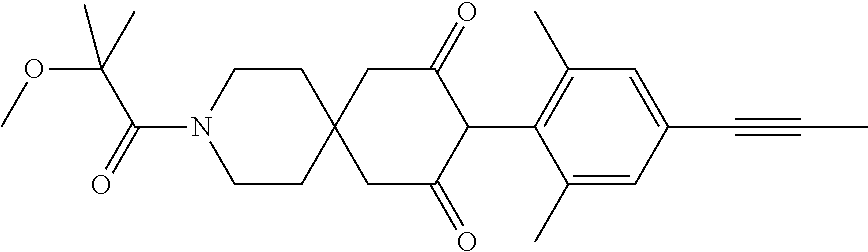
C1CN(C(=O)C(OC)(C)C)CCC12CC(=O)C(C1=C(C)C=C(C#CC)C=C1C)C(=O)C2
